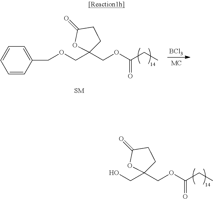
C(OC(=O)CC)C1(COCC2=CC=CC=C2)CCC(=O)O1.[BCl3].C(OC(=O)CC)C1(CO)CCC(=O)O1
